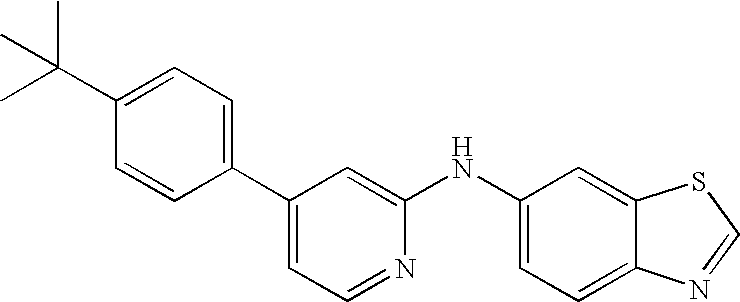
C1(C2=CC=NC(NC3=CC=C4C(=C3)SC=N4)=C2)=CC=C(C(C)(C)C)C=C1
